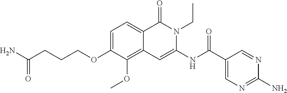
C1=C(OCCCC(=O)N)C(OC)=C2C(=C1)C(=O)N(CC)C(NC(C1=CN=C(N)N=C1)=O)=C2
